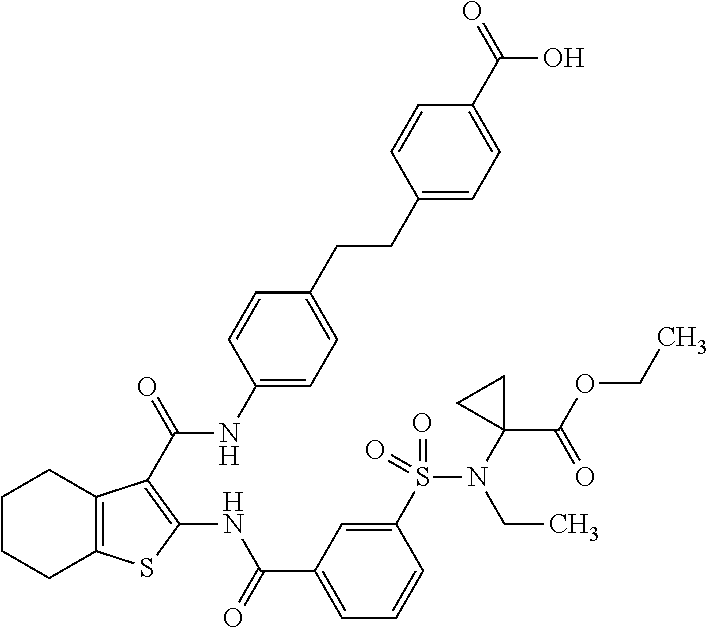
C1CCC2=C(C1)C(C(=O)NC1=CC=C(CCC3=CC=C(C(=O)O)C=C3)C=C1)=C(NC(C1=CC=CC(S(=O)(=O)N(C3(C(OCC)=O)CC3)CC)=C1)=O)S2
